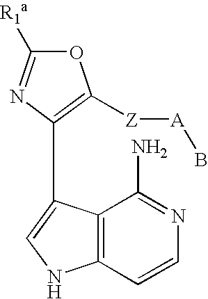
O1C([R1a])=NC(C2=CNC3=C2C(N)=NC=C3)=C1[Z][A]B
